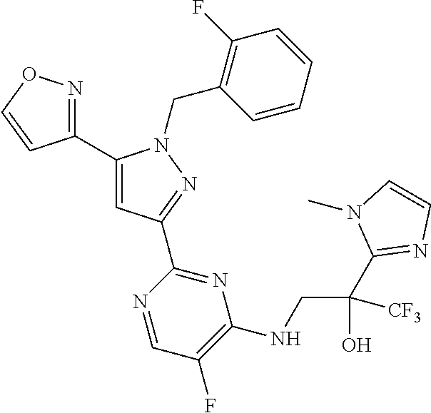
C1(C2=NOC=C2)=CC(C2=NC(NCC(C3=NC=CN3C)(O)[CF3])=C(F)C=N2)=NN1CC1=C(F)C=CC=C1
